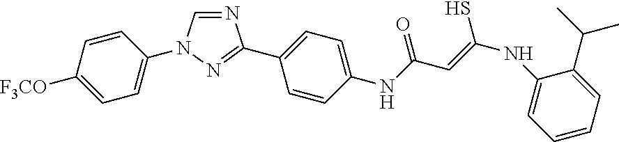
N1=CN(C2=CC=C([F3CO])C=C2)N=C1C1=CC=C(NC(C=C(NC2=CC=CC=C2C(C)C)S)=O)C=C1
